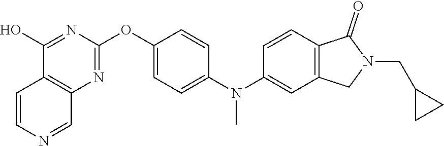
C12=C(N=C(OC3=CC=C(N(C4=CC5=C(C=C4)C(=O)N(CC4CC4)C5)C)C=C3)N=C1O)C=NC=C2
